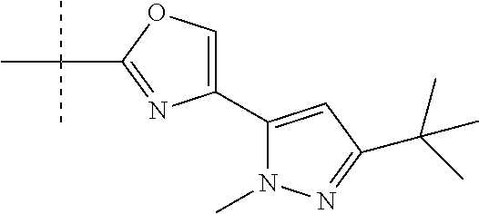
C1(C2=CC(C(C)(C)C)=NN2C)=COC(C(C)(C)C)=N1
